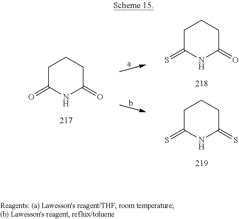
C1C(=O)NC(=O)CC1.C1C(=S)NC(=O)CC1.C1C(=S)NC(=S)CC1
